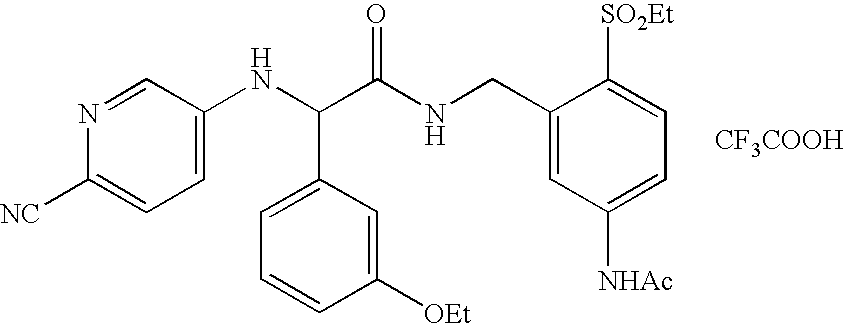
C1=C(NC(C(NCC2=CC([NHAc])=CC=C2[SO2Et])=O)C2=CC=CC([OEt])=C2)C=NC([NC])=C1.[CF3COOH]
